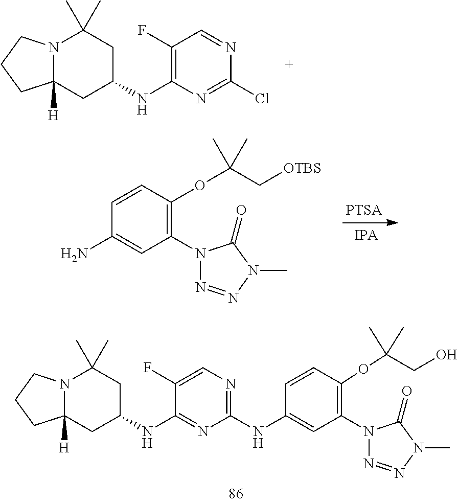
N12C([H])(CC(NC3=C(F)C=NC(Cl)=N3)CC1(C)C)CCC2.C1(N2N=NN(C)C2=O)=C(OC(C[OTBS])(C)C)C=CC(N)=C1.C1(N2N=NN(C)C2=O)=C(OC(C)(C)CO)C=CC(NC2=NC=C(F)C(NC3CC4([H])N(C(C)(C)C3)CCC4)=N2)=C1
